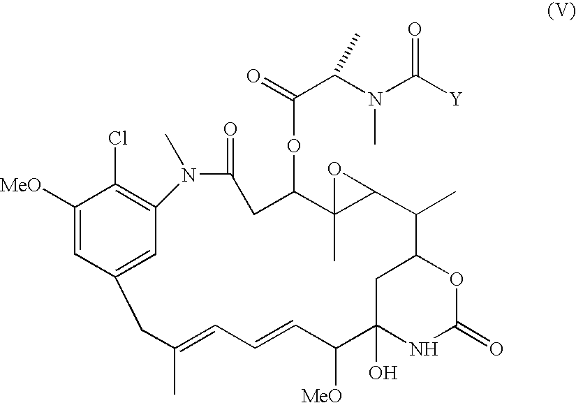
C1([MeO])=CC2=CC(=C1Cl)N(C)C(=O)CC(OC(=O)C(C)N(C)C(=O)[Y])C1(C)C(C(C)C3CC(O)(C([MeO])C=CC=C(C)C2)NC(=O)O3)O1
